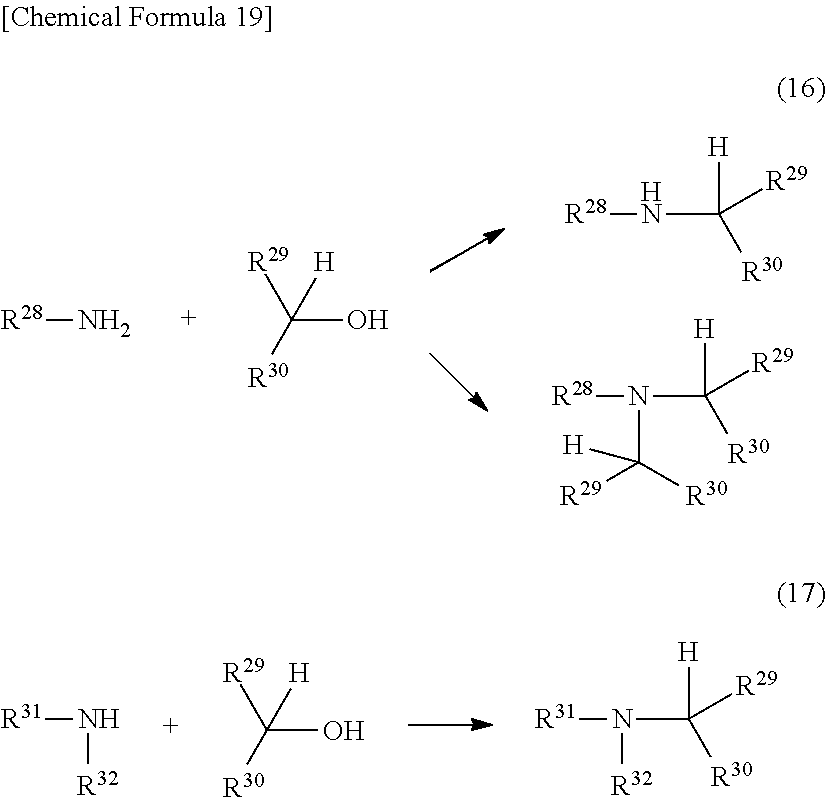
[R28]N.C(O)([R30])([R29])[H].[R28]NC([R30])([H])[R29].[R28]N(C([R30])([H])[R29])C([R29])([R30])[H].[R31]N[R32].C(O)([R30])([R29])[H].[R31]N([R32])C([H])([R30])[R29]
